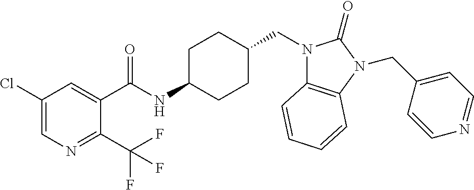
C1(Cl)=CN=C(C(F)(F)F)C(C(NC2CCC(CN3C4=C(N(CC5=CC=NC=C5)C3=O)C=CC=C4)CC2)=O)=C1
